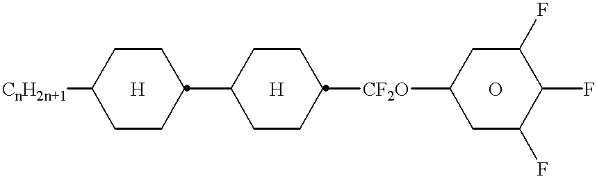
[CnH2n+1]C1CCC(C2CCC([CF2O]C3CC(F)C(F)C(F)C3)CC2)CC1.[H].[H].O
